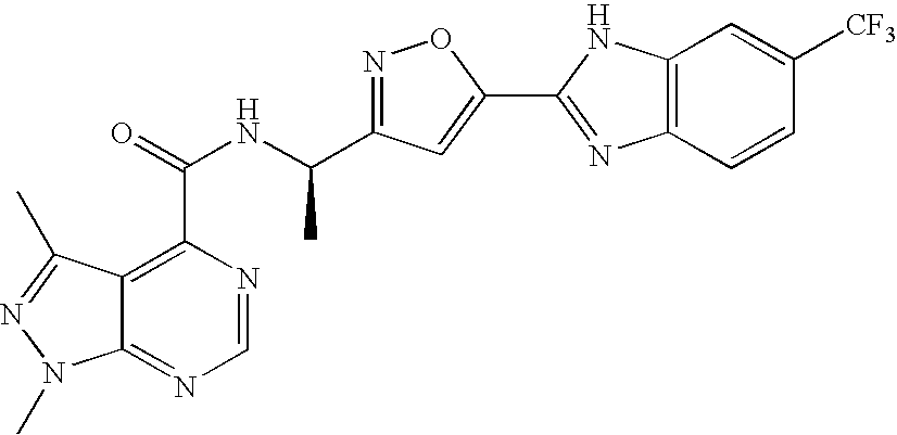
C12=NC=NC(C(=O)NC(C)C3=NOC(C4=NC5=C(N4)C=C([CF3])C=C5)=C3)=C1C(C)=NN2C
